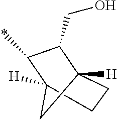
C1C2([H])C(CO)C(*)C([H])(C1)C2
